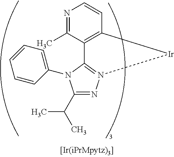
N1=C(C)C2=C(C=C1)[Ir]N1=C2N(C2=CC=CC=C2)C(C(C)C)=N1
